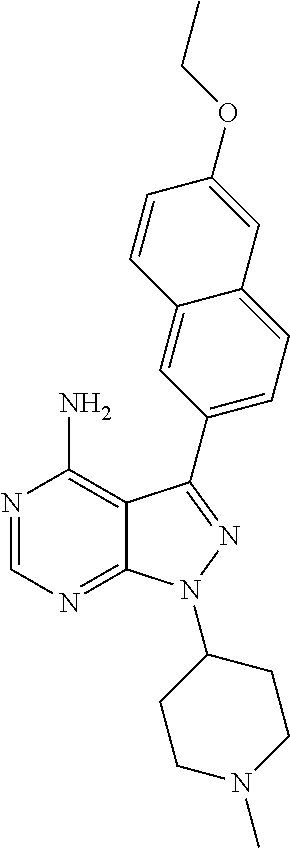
C12=NC=NC(N)=C1C(C1=CC=C3C(=C1)C=CC(OCC)=C3)=NN2C1CCN(C)CC1
